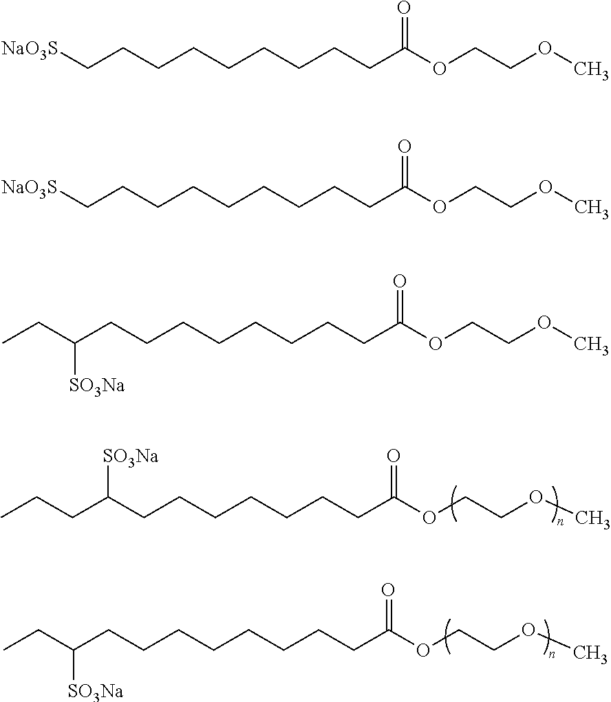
C(CCCCCCCCC(OCCOC)=O)(CC)[SO3Na].C(C(CCCCCCCC(OCCOC)=O)[SO3Na])CC.C(CCCCCCCCC(OCCOC)=O)[NaO3S].C(CCCCCCCCC(OCCOC)=O)[NaO3S].C(CCCCCCCCC(OCCOC)=O)(CC)[SO3Na]
